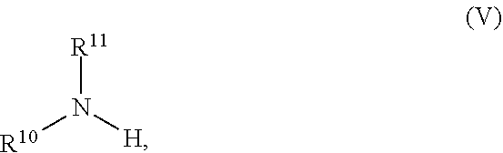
[R11]N([H])[R10]
